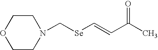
C(N1CCOCC1)[Se]C=CC(C)=O
